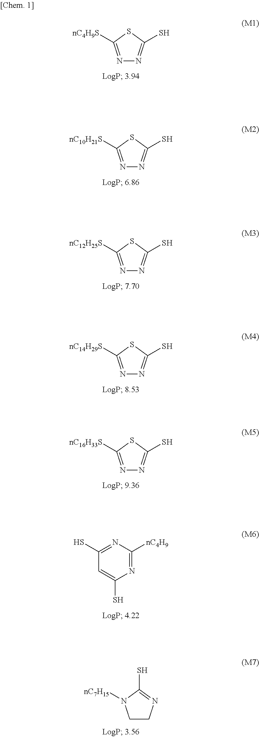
N1=C([nC4H9S])SC(S)=N1.N1=C([nC10H21S])SC(S)=N1.N1=C([nC12H25S])SC(S)=N1.N1=C([nC14H29S])SC(S)=N1.N1=C([nC16H33S])SC(S)=N1.N1=C([nC4H9])N=C(S)C=C1S.C1CN=C(S)N1[nC7H15]
